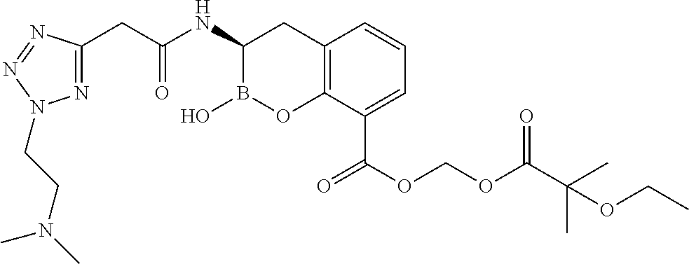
N1=C(CC(NC2B(O)OC3=C(C2)C=CC=C3C(OCOC(C(C)(C)OCC)=O)=O)=O)N=NN1CCN(C)C
